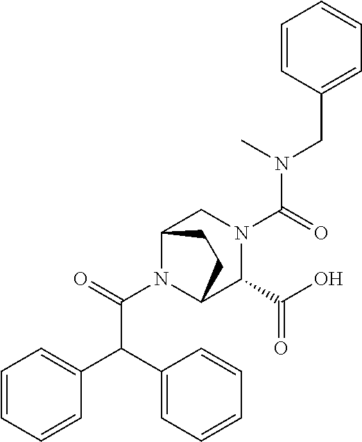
C(C(N1C2C(C(O)=O)N(C(=O)N(CC3=CC=CC=C3)C)CC1CC2)=O)(C1=CC=CC=C1)C1=CC=CC=C1
